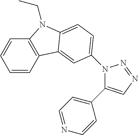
C1=CC2=C(C=C1)N(CC)C1=CC=C(N3C(C4=CC=NC=C4)=CN=N3)C=C21
